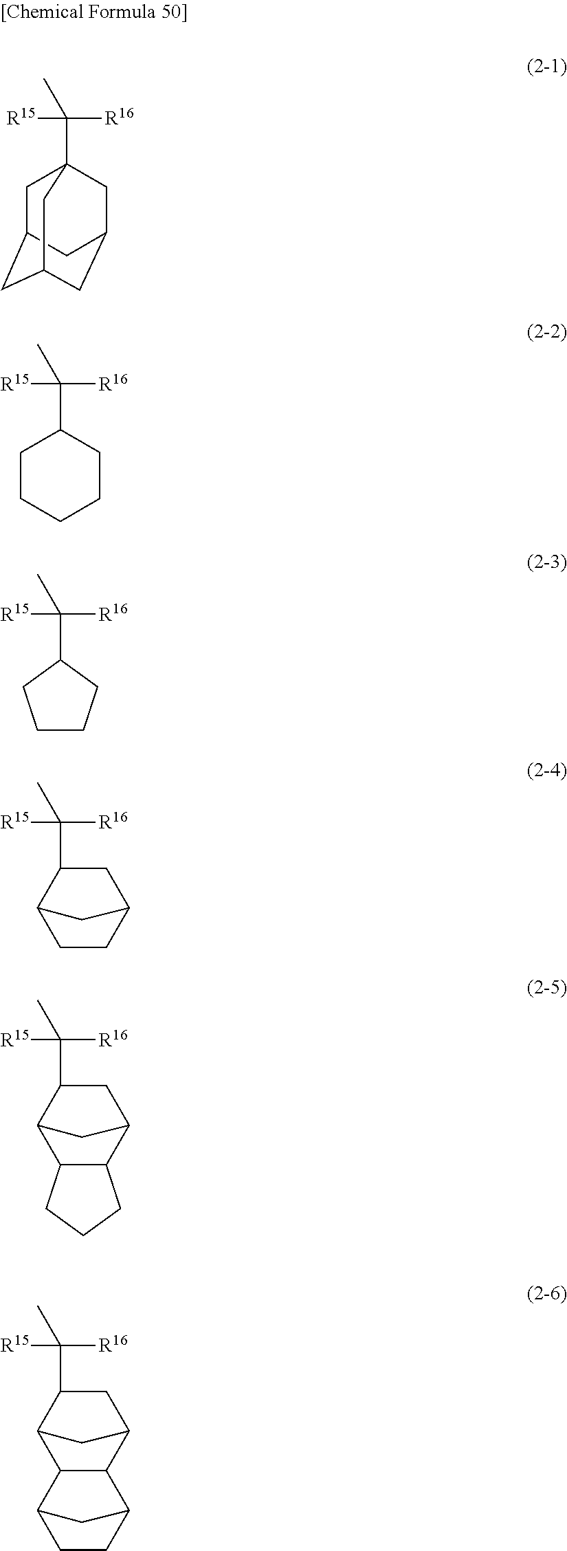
C1C2CC3CC(CC1(C([R15])([R16])C)C3)C2.C1CCCCC1C([R15])([R16])C.C1(C([R15])([R16])C)CCCC1.C([R15])([R16])(C1CC2CCC1C2)C.C([R15])([R16])(C1CC2C3C(C1C2)CCC3)C.C([R15])([R16])(C1CC2CC1C1C2C2CCC1C2)C
